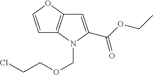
C1=COC2=C1N(COCCCl)C(C(OCC)=O)=C2
